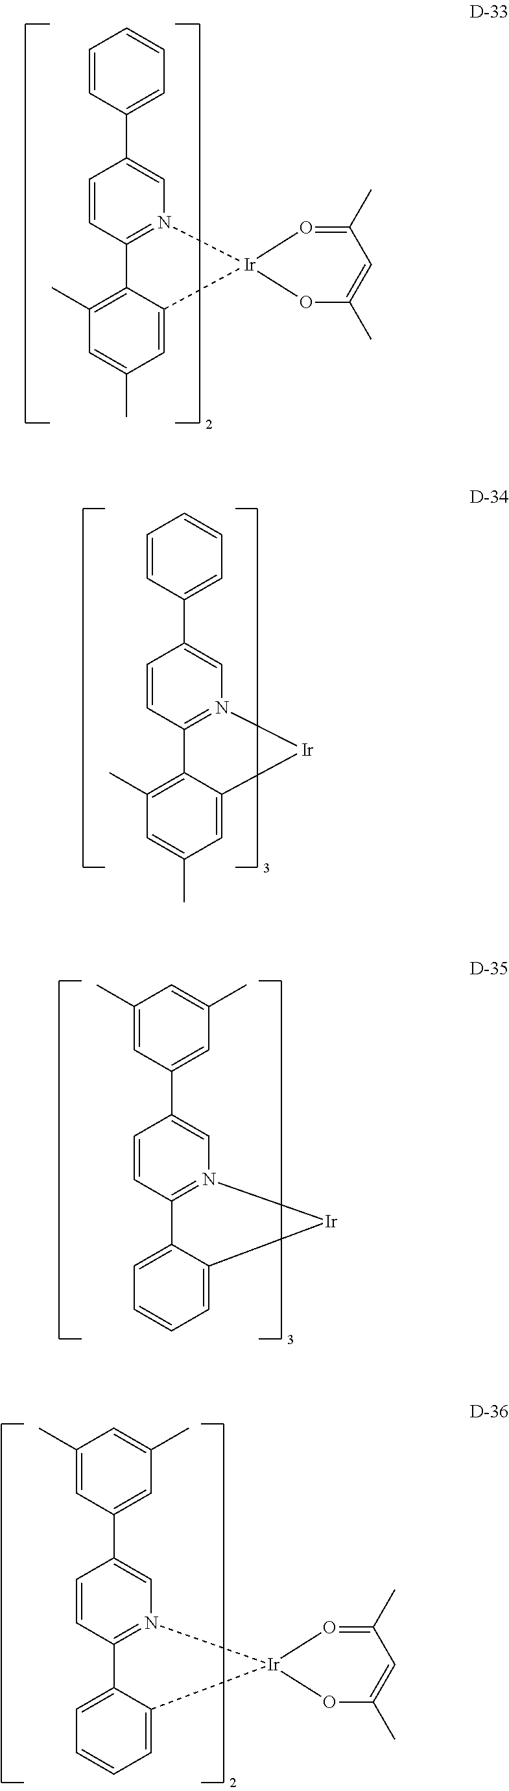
C1=CC2=N(C=C1C1=CC=CC=C1)[Ir]1(C3=CC(C)=CC(C)=C23)O=C(C)C=C(C)O1.C1=CC2=N(C=C1C1=CC=CC=C1)[Ir]C1=CC(C)=CC(C)=C21.C1=CC2=N(C=C1C1=CC(C)=CC(C)=C1)[Ir]C1=CC=CC=C21.C1(C)=O[Ir]2(OC(C)=C1)N1=C(C=CC(C3=CC(C)=CC(C)=C3)=C1)C1=CC=CC=C12
